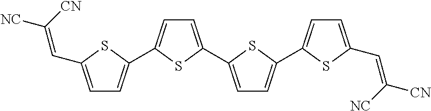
C1=C(C=C([CN])[NC])SC(C2=CC=C(C3=CC=C(C4=CC=C(C=C([NC])[CN])S4)S3)S2)=C1
